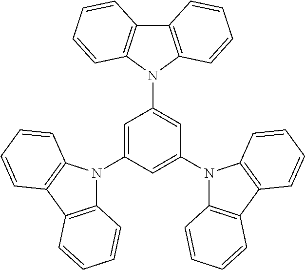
C12=C(N(C3=CC(N4C5=C(C6=C4C=CC=C6)C=CC=C5)=CC(N4C5=C(C6=C4C=CC=C6)C=CC=C5)=C3)C3=C1C=CC=C3)C=CC=C2
